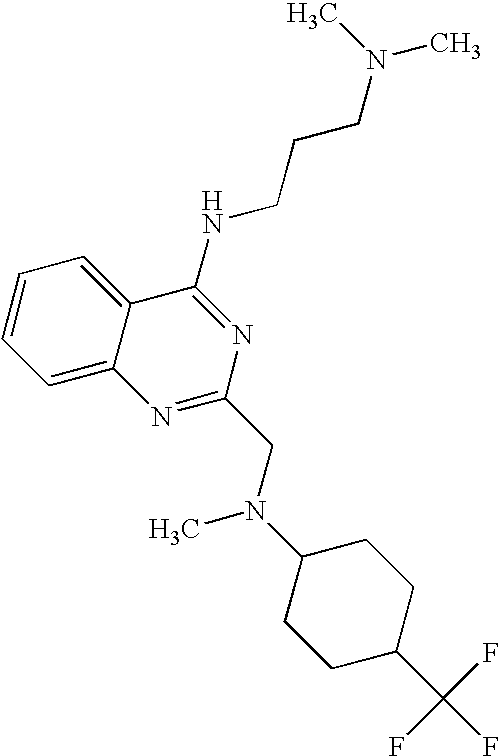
C1=C2C(=CC=C1)C(NCCCN(C)C)=NC(CN(C1CCC(C(F)(F)F)CC1)C)=N2
